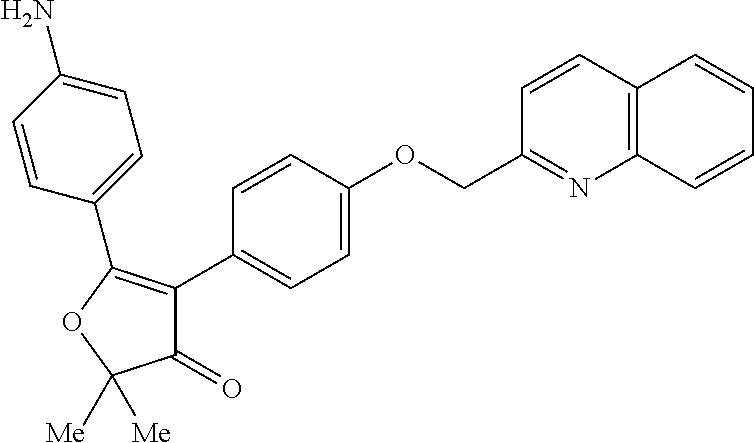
C12=C(C=CC(COC3=CC=C(C4=C(C5=CC=C(N)C=C5)OC([Me])([Me])C4=O)C=C3)=N1)C=CC=C2
